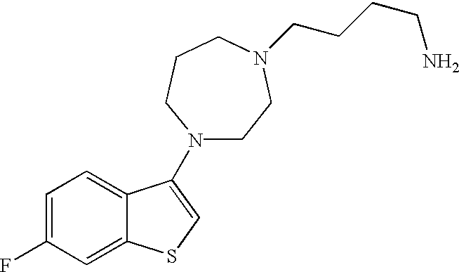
C1=C(F)C=C2C(=C1)C(N1CCN(CCCCN)CCC1)=CS2
